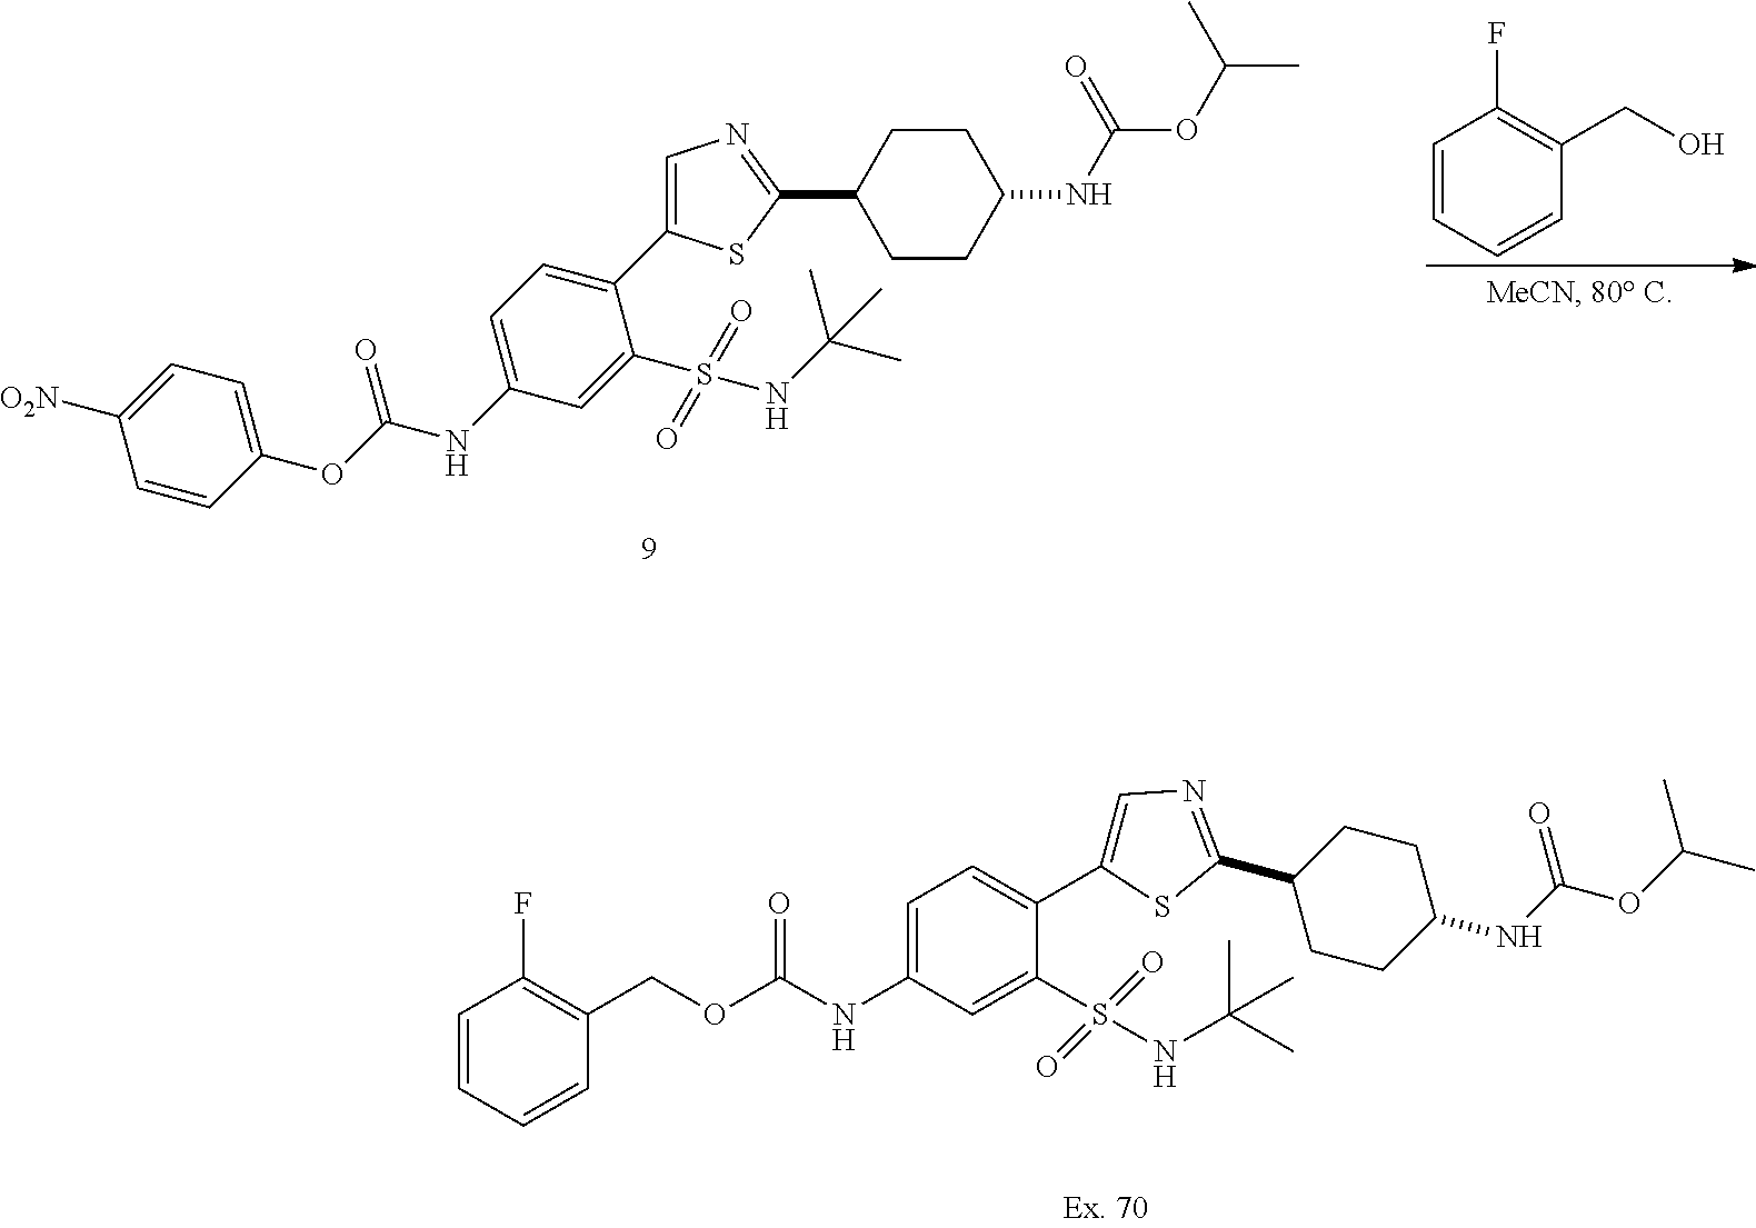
C1=CC=CC(CO)=C1F.C1=C(C2=CC=C(NC(=O)OC3=CC=C([O2N])C=C3)C=C2S(=O)(=O)NC(C)(C)C)SC(C2CCC(NC(OC(C)C)=O)CC2)=N1.C1=C(C2=CC=C(NC(=O)OCC3=C(F)C=CC=C3)C=C2S(=O)(=O)NC(C)(C)C)SC(C2CCC(NC(OC(C)C)=O)CC2)=N1
